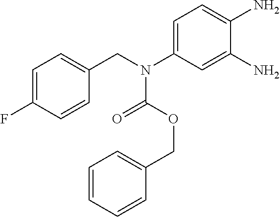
C1=C(F)C=CC(CN(C2=CC=C(N)C(N)=C2)C(=O)OCC2=CC=CC=C2)=C1
